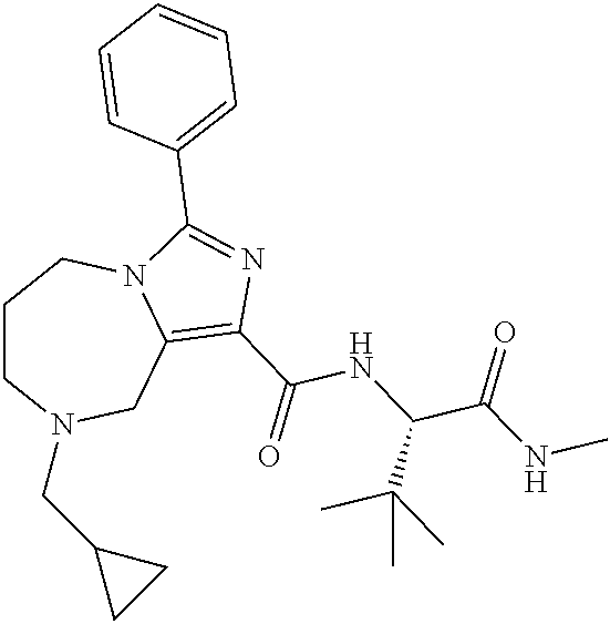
C1CN(CC2CC2)CC2=C(C(=O)NC(C(NC)=O)C(C)(C)C)N=C(C3=CC=CC=C3)N2C1
